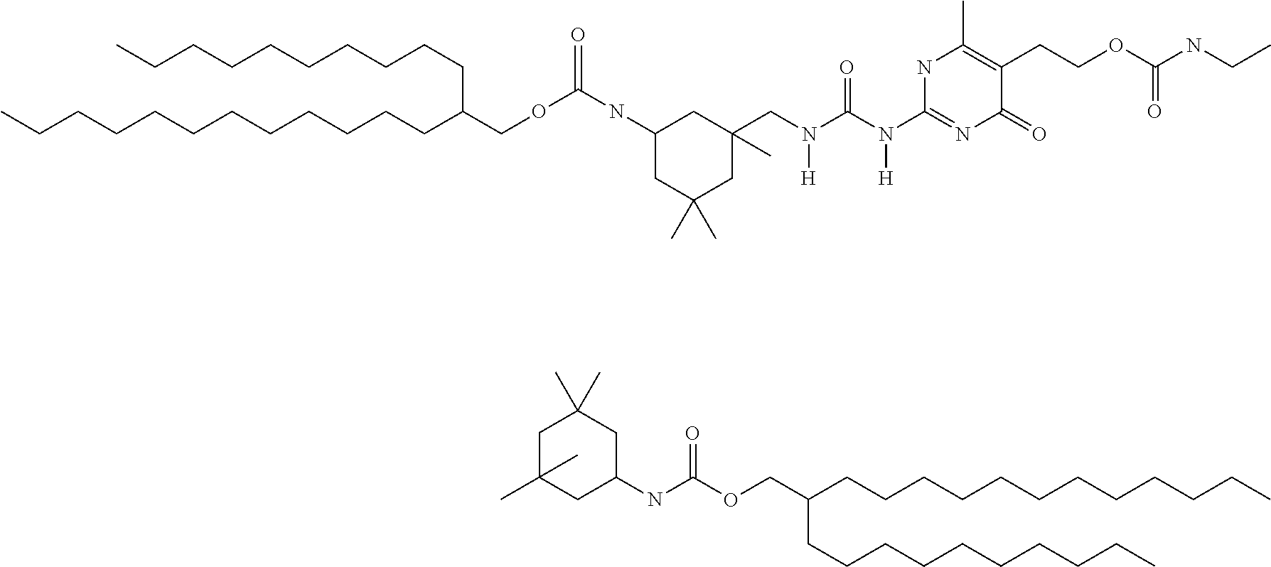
C(CCCCCC(COC(=O)NC1CC(C)(C)CC(C)(CN([H])C(N([H])C2=NC(=O)C(CCOC(NCC)=O)=C(C)N2)=O)C1)CCCCCCCCCC)CCCCCC.C1(NC(OCC(CCCCCCCCCCCC)CCCCCCCCCC)=O)CC(C)(C)CC(C)(C)C1
